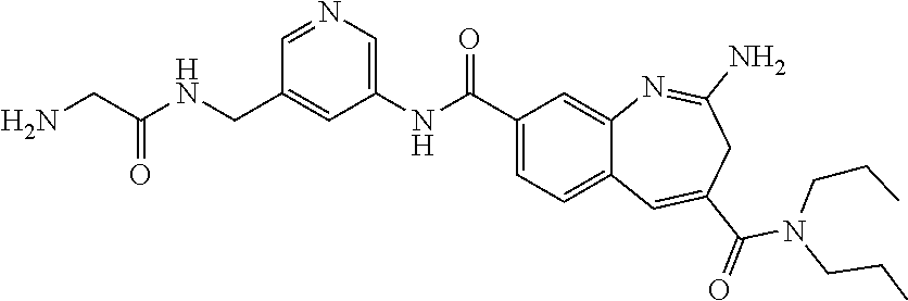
C1=NC=C(NC(C2=CC=C3C(=C2)N=C(N)CC(C(=O)N(CCC)CCC)=C3)=O)C=C1CNC(CN)=O
